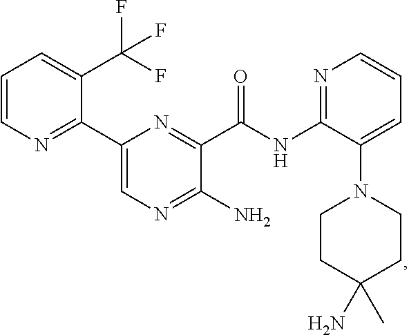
C1=CN=C(C2=CN=C(N)C(C(NC3=NC=CC=C3N3CCC(N)(C)CC3)=O)=N2)C(C(F)(F)F)=C1
